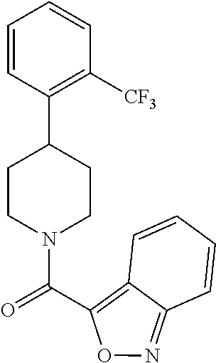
C1CN(C(=O)C2=C3C(=NO2)C=CC=C3)CCC1C1=C([CF3])C=CC=C1
